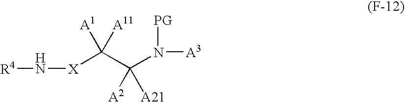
N([X]C(C(N([A3])[PG])([A2])[A21])([A1])[A11])[R4]
